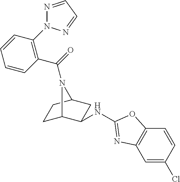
N(C1C2CCC(C1)N2C(=O)C1=C(N2N=CC=N2)C=CC=C1)C1=NC2=C(C=CC(Cl)=C2)O1
